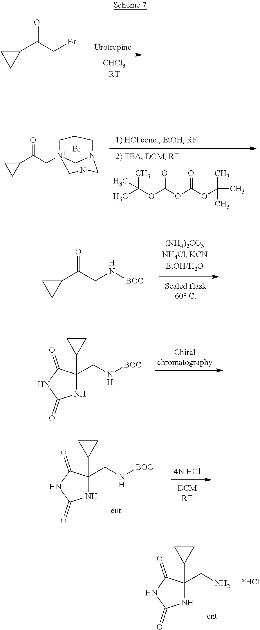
O=C(CBr)C1CC1.CC(OC(OC(OC(C)(C)C)=O)=O)(C)C.O=C(C[N+]12CN(CCC1)CNC2)C1CC1.Br.O=C(CN[BOC])C1CC1.[H].N1C(C2CC2)(CN[BOC])C(=O)NC1=O.[H].N1C(C2CC2)(CN[BOC])C(=O)NC1=O.[H].[4N HCl].N1C(C2CC2)(CN)C(=O)NC1=O
